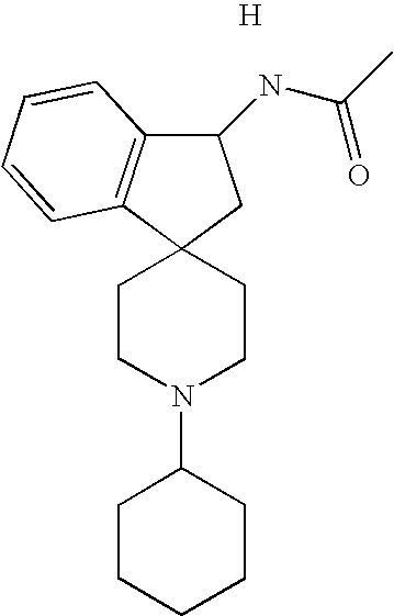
C1(NC(C)=O)C2=C(C3(C1)CCN(C1CCCCC1)CC3)C=CC=C2.[H]
